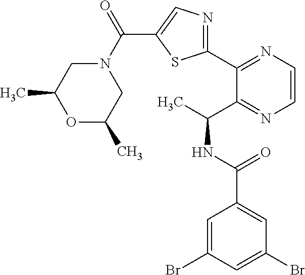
C1(C2=NC=CN=C2C(C)NC(C2=CC(Br)=CC(Br)=C2)=O)=NC=C(C(N2CC(C)OC(C)C2)=O)S1
